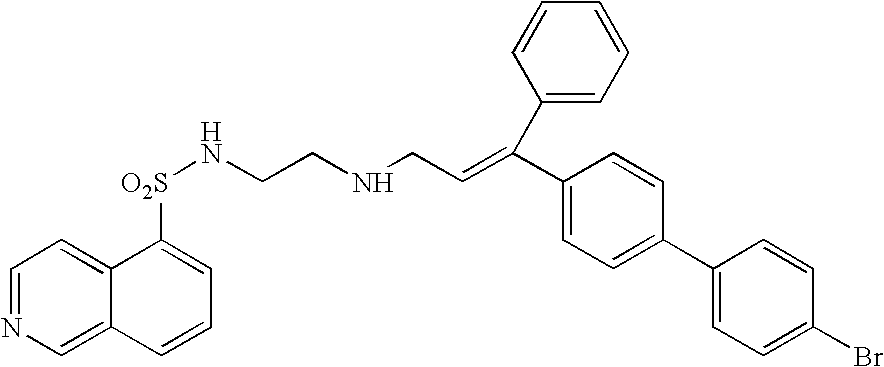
C1=NC=C2C(=C1)C([O2S]NCCNCC=C(C1=CC=C(C3=CC=C(Br)C=C3)C=C1)C1=CC=CC=C1)=CC=C2
